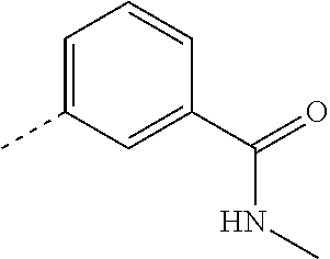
C1=C(C)C=C(C(=O)NC)C=C1
